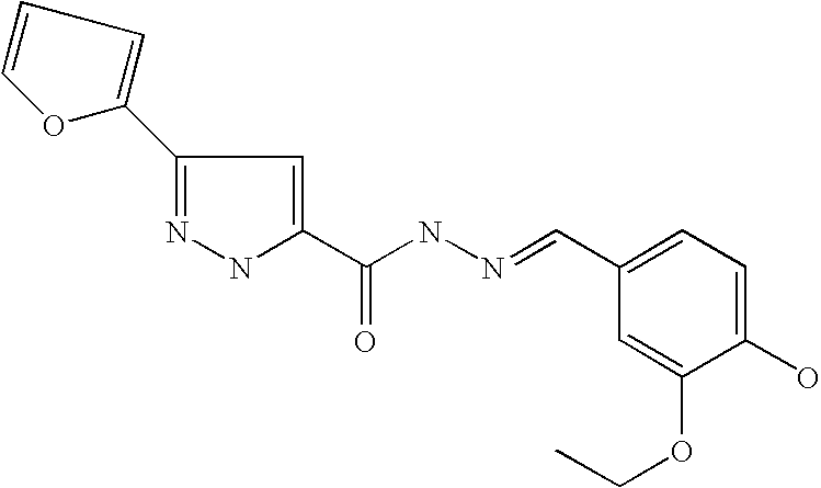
C1(O)=CC=C(C=NNC(=O)C2=CC(C3=CC=CO3)=NN2)C=C1OCC
